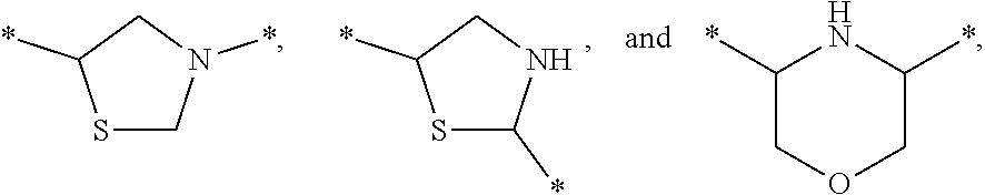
S1CN(*)CC1*.S1C(*)NCC1*.C1(*)COCC(*)N1
